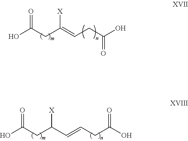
OC(CC(C=CCC(O)=O)[X])=O.OC(CC(=CCC(O)=O)[X])=O
